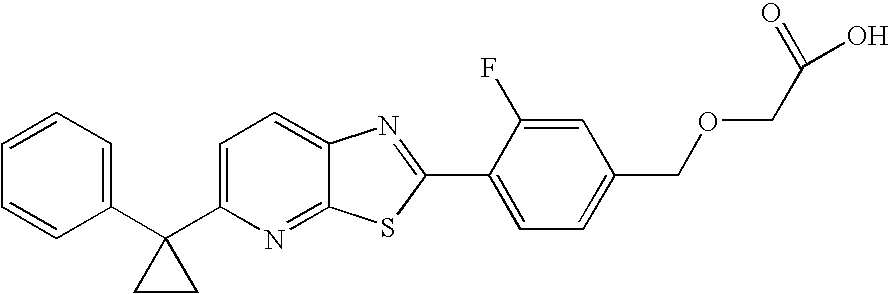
C1=CC=C(C2(C3=CC=C4C(=N3)SC(C3=CC=C(COCC(=O)O)C=C3F)=N4)CC2)C=C1
